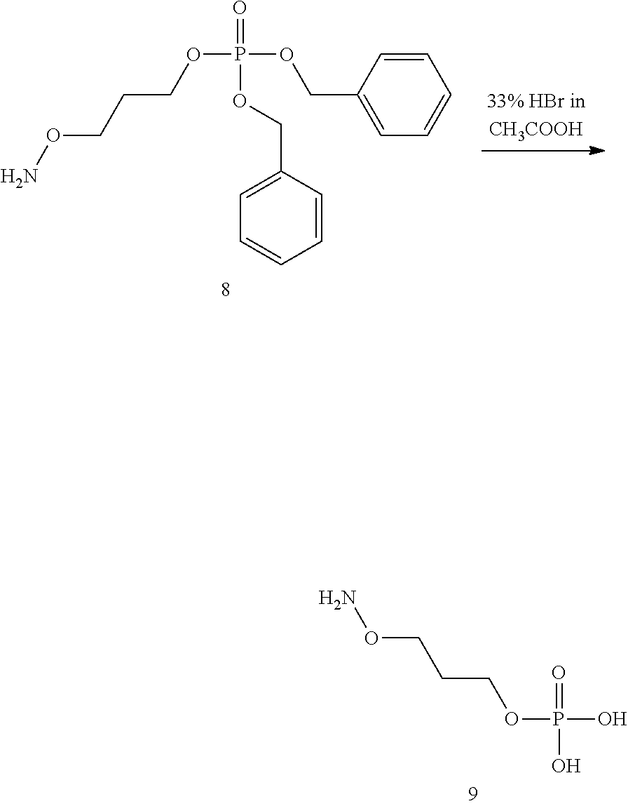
C(CON)COP(O)(=O)O.O(P(OCC1=CC=CC=C1)(=O)OCC1=CC=CC=C1)CCCON
